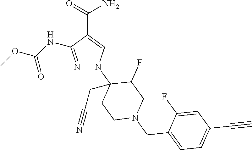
N1=C(NC(OC)=O)C(C(=O)N)=CN1C1(CC#N)CCN(CC2=CC=C(C#C)C=C2F)CC1F
